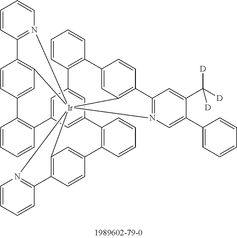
C1=C2C=C3C=C1C1=C(C=CC=C1)C1=CC4=C(C=C1)C1=N(C=C(C5=CC=CC=C5)C(C([D])([D])[D])=C1)[Ir]415(C4=C(C=CC(=C4)C4=C3C=CC=C4)C3=N1C=CC=C3)C1=C(C=CC(=C1)C1=C2C=CC=C1)C1=N5C=CC=C1
